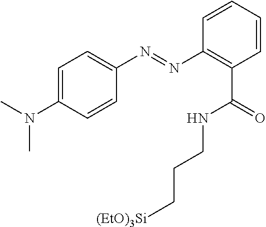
C1=C(N(C)C)C=CC(N=NC2=C(C(=O)NCCC[(EtO)3Si])C=CC=C2)=C1
